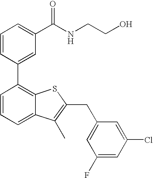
C1=CC(C2=C3C(=CC=C2)C(C)=C(CC2=CC(F)=CC(Cl)=C2)S3)=CC(C(NCCO)=O)=C1
